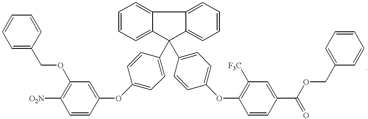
C12=CC=CC=C1C1=CC=CC=C1C2(C1=CC=C(OC2=CC(OCC3=CC=CC=C3)=C([O2N])C=C2)C=C1)C1=CC=C(OC2=C([F3C])C=C(C(=O)OCC3=CC=CC=C3)C=C2)C=C1
